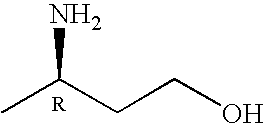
CC(CCO)N
